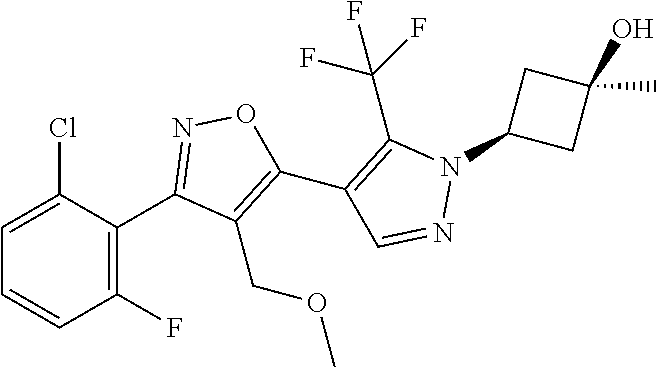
C1(C2=NOC(C3=C(C(F)(F)F)N(C4CC(O)(C)C4)N=C3)=C2COC)=C(F)C=CC=C1Cl
